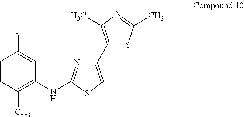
C1(C2=CSC(NC3=C(C)C=CC(F)=C3)=N2)=C(C)N=C(C)S1
